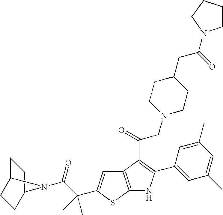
C12=C(SC(C(C(=O)N3C4CCC3CC4)(C)C)=C1)NC(C1=CC(C)=CC(C)=C1)=C2C(=O)CN1CCC(CC(=O)N2CCCC2)CC1
